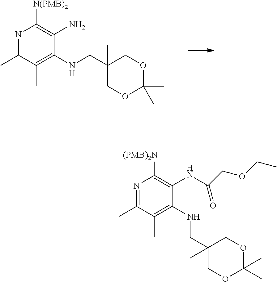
C1(C)=NC([N(PMB)2])=C(N)C(NCC2(C)COC(C)(C)OC2)=C1C.C1(C)=NC([(PMB)2N])=C(NC(COCC)=O)C(NCC2(C)COC(C)(C)OC2)=C1C
